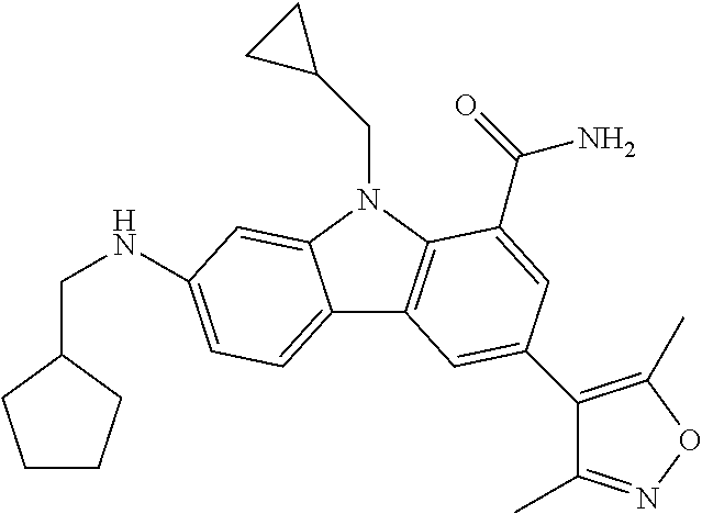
C12=CC=C(NCC3CCCC3)C=C1N(CC1CC1)C1=C2C=C(C2=C(C)ON=C2C)C=C1C(=O)N
